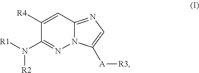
C1(N([R1])[R2])=NN2C(=NC=C2[A][R3])C=C1[R4]
